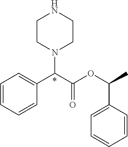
C1=CC=CC(C(C(OC(C2=CC=CC=C2)C)=O)N2CCNCC2)=C1
